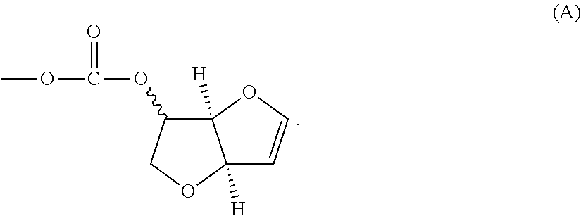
C12([H])C(OC(OC)=O)COC1([H])C=CO2
